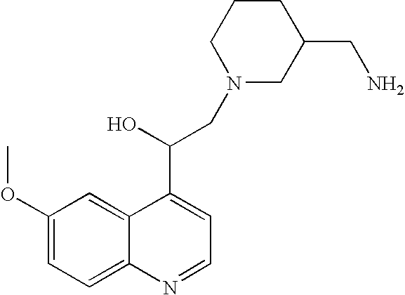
C1(OC)=CC=C2C(=C1)C(C(O)CN1CC(CN)CCC1)=CC=N2
